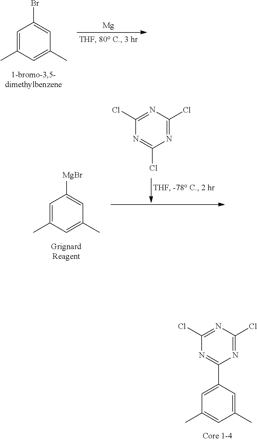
[Mg].C1=C(C)C=C(C)C=C1Br.C1(Cl)=NC(Cl)=NC(Cl)=N1.C1=C(C)C=C(C)C=C1[MgBr].C1(Cl)=NC(Cl)=NC(C2=CC(C)=CC(C)=C2)=N1
